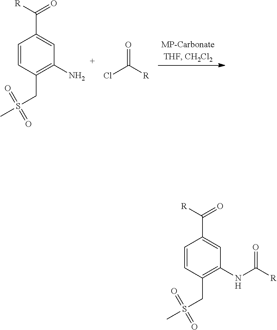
C1=CC(CS(=O)(=O)C)=C(N)C=C1C(=O)[R].O=C(Cl)[R].C1=CC(CS(=O)(=O)C)=C(NC([R])=O)C=C1C(=O)[R]
